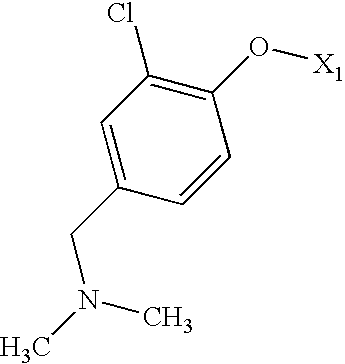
C1=C(CN(C)C)C=CC(O[X1])=C1Cl
